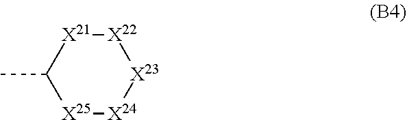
[X22]1[X21]C(C)[X25][X24][X23]1
